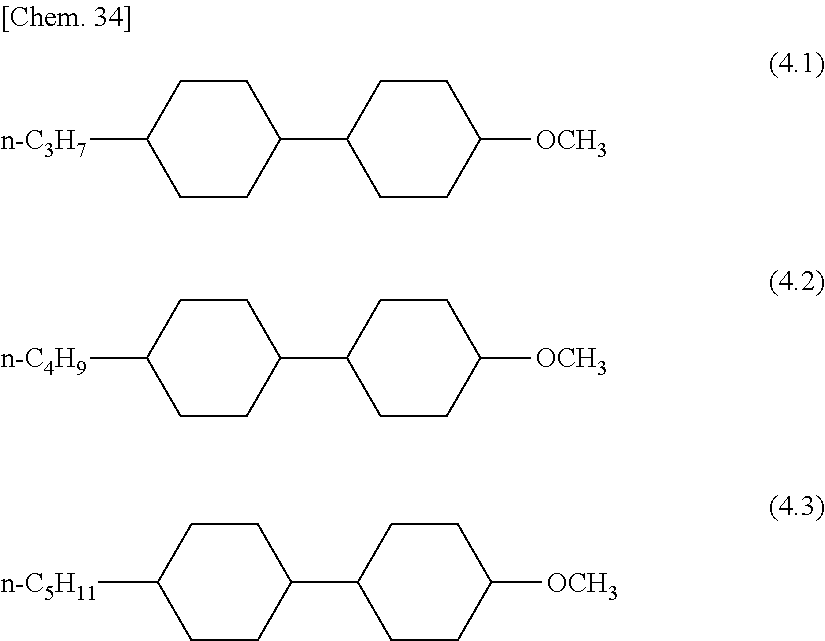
C1CC(C2CCC([OCH3])CC2)CCC1[n-C3H7].C1CC(C2CCC([OCH3])CC2)CCC1[n-C4H9].C1CC(C2CCC([OCH3])CC2)CCC1[n-C5H11]
